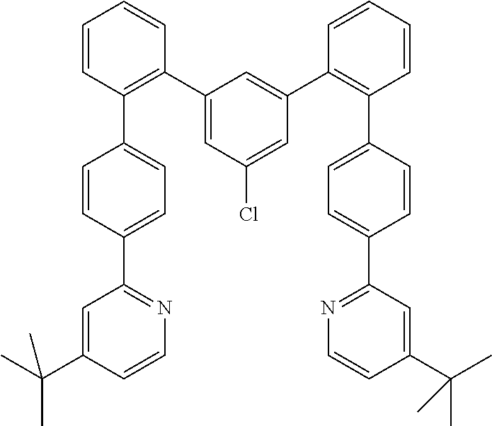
C1=C(C(C)(C)C)C=CN=C1C1=CC=C(C2=C(C3=CC(Cl)=CC(C4=C(C5=CC=C(C6=NC=CC(C(C)(C)C)=C6)C=C5)C=CC=C4)=C3)C=CC=C2)C=C1
